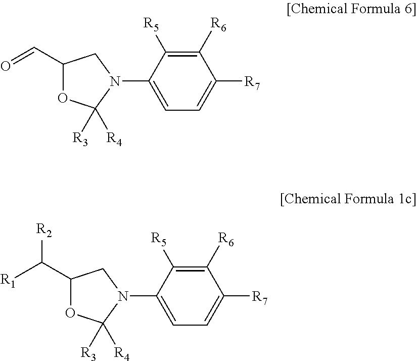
C1([R6])=C([R5])C(N2CC(C=O)OC2([R3])[R4])=CC=C1[R7].C1([R6])=C([R5])C(N2CC(C([R2])[R1])OC2([R3])[R4])=CC=C1[R7]
